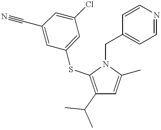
C1(C(C)C)=C(SC2=CC(Cl)=CC(C#N)=C2)N(CC2=CC=NC=C2)C(C)=C1
